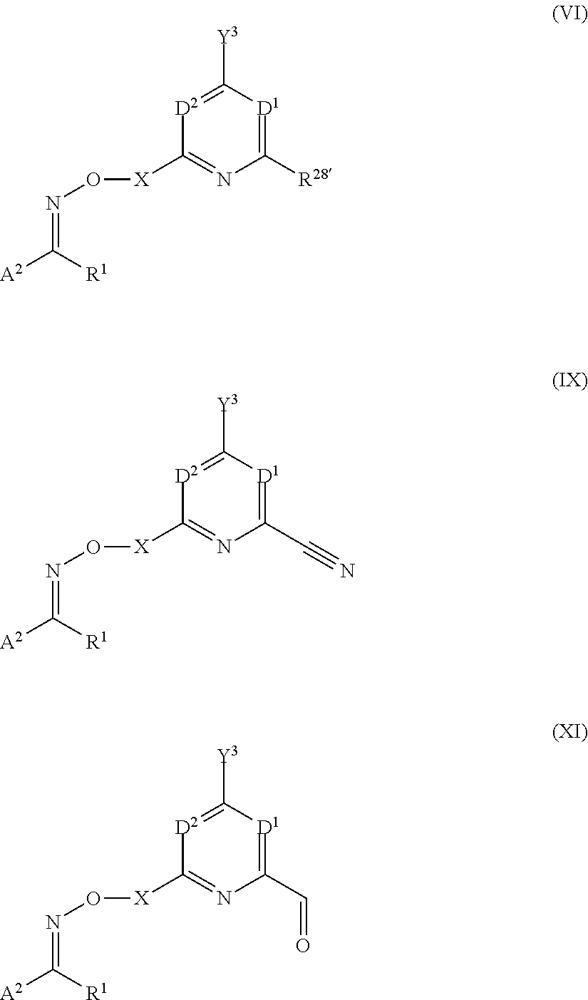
C1([X]ON=C([A2])[R1])=NC([R28])=[D1]C([Y3])=[D2]1.C1([X]ON=C([A2])[R1])=NC(C#N)=[D1]C([Y3])=[D2]1.C1([X]ON=C([A2])[R1])=NC(C=O)=[D1]C([Y3])=[D2]1
